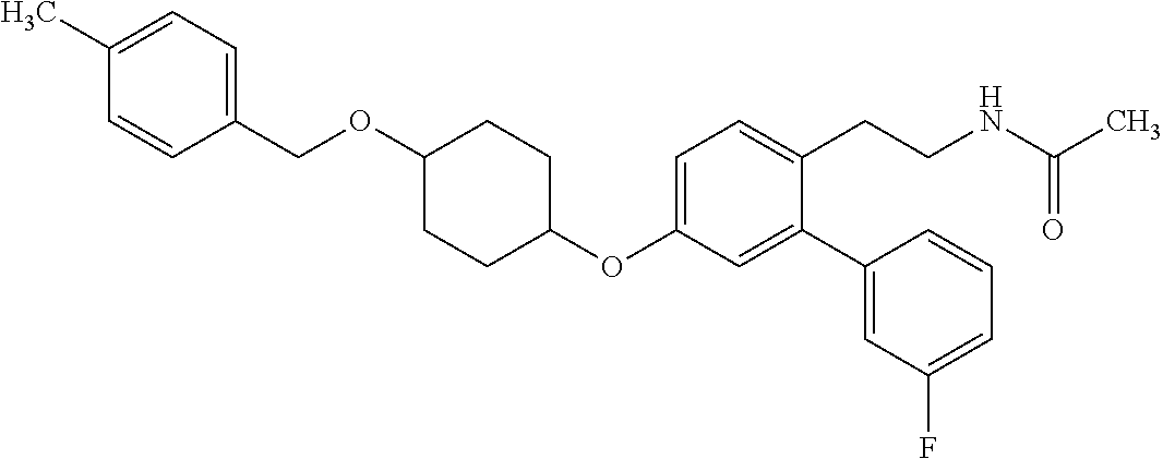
C1(OC2=CC=C(CCNC(C)=O)C(C3=CC(F)=CC=C3)=C2)CCC(OCC2=CC=C(C)C=C2)CC1
